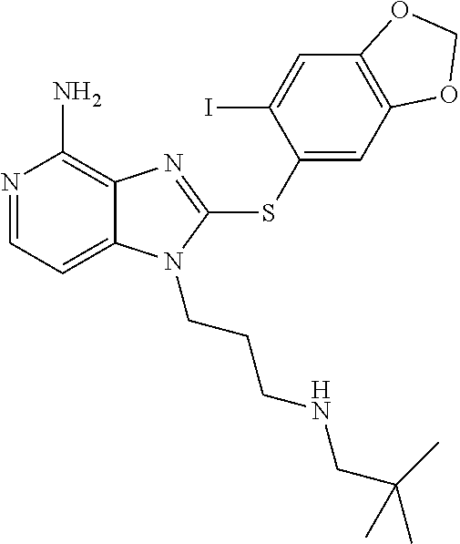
N1=CC=C2C(=C1N)N=C(SC1=CC3=C(C=C1I)OCO3)N2CCCNCC(C)(C)C
